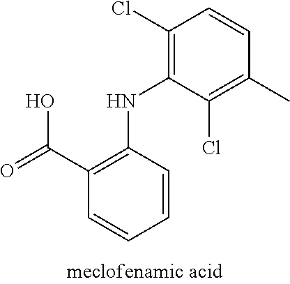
O=C(C1=C(NC2=C(Cl)C=CC(C)=C2Cl)C=CC=C1)O
